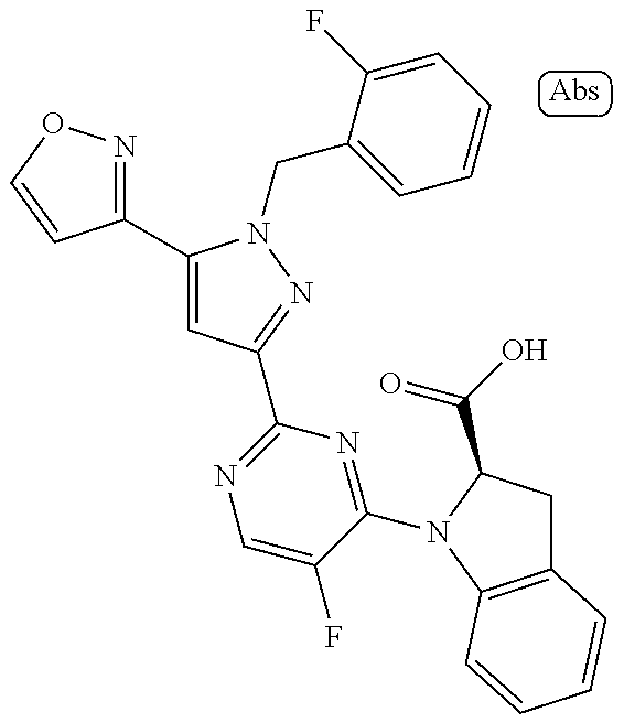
C1(C2=CC(C3=NC=C(F)C(N4C(C(O)=O)CC5=C4C=CC=C5)=N3)=NN2CC2=CC=CC=C2F)=NOC=C1
